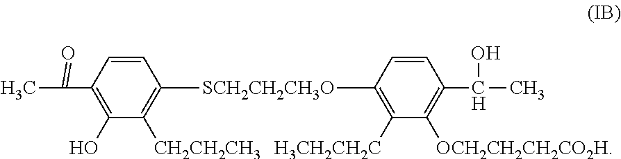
C1=CC(C(=O)C)=C(O)C([CH2CH2CH3])=C1[SCH2CH2CH3O]C1=C([H3CH2CH2C])C([OCH2CH2CH2CO2H])=C(C(O)C)C=C1
